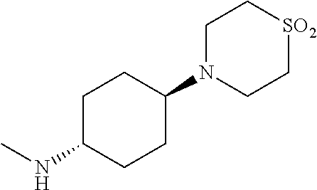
C1C(NC)CCC(N2CC[SO2]CC2)C1
